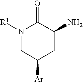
N1([R1])CC([Ar])CC(N)C1=O
